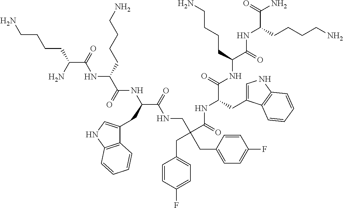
C(C(=O)NCC(CC1=CC=C(F)C=C1)(C(=O)NC(C(=O)NC(C(=O)NC(C(=O)N)CCCCN)CCCCN)CC1=CNC2=C1C=CC=C2)CC1=CC=C(F)C=C1)(NC(C(NC(C(N)CCCCN)=O)CCCCN)=O)CC1=CNC2=C1C=CC=C2
